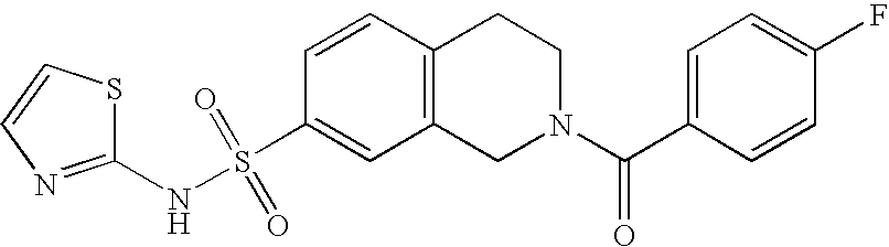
C1(NS(C2=CC3=C(C=C2)CCN(C(C2=CC=C(F)C=C2)=O)C3)(=O)=O)=NC=CS1
